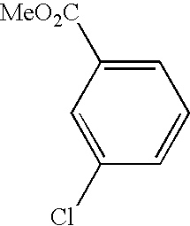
C1=CC=C([MeO2C])C=C1Cl
